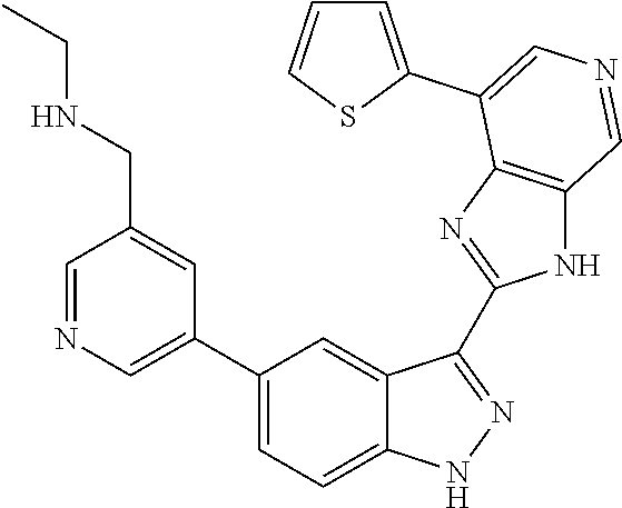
C1(C2=CN=CC(CNCC)=C2)=CC=C2C(=C1)C(C1=NC3=C(N1)C=NC=C3C1=CC=CS1)=NN2
